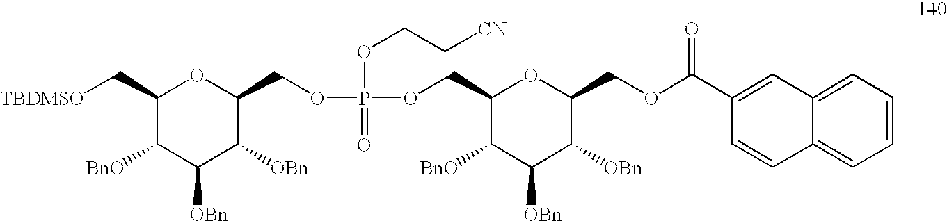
C1(C[TBDMSO])C([BnO])C([OBn])C([OBn])C(COP(OCC[CN])(OCC2C([BnO])C([OBn])C([OBn])C(COC(C3=CC4=CC=CC=C4C=C3)=O)O2)=O)O1
